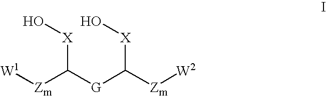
[W1][Zm]C([G]C([Zm][W2])[X]O)[X]O
